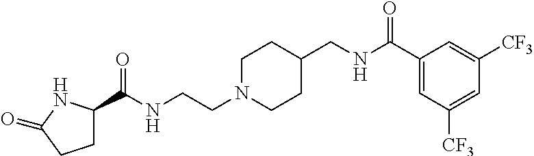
N(CCN1CCC(CNC(C2=CC([CF3])=CC([CF3])=C2)=O)CC1)C(=O)C1CCC(=O)N1
